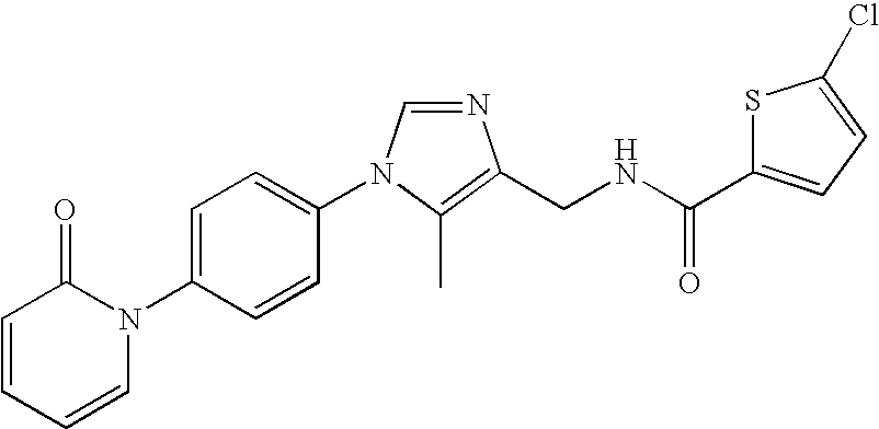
C1=CC=CN(C2=CC=C(N3C=NC(CNC(=O)C4=CC=C(Cl)S4)=C3C)C=C2)C1=O
